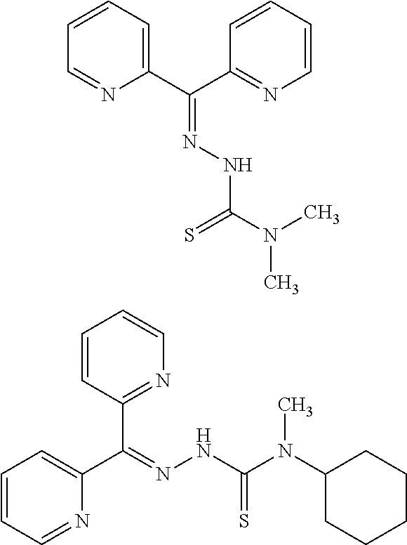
C1(C(C2=NC=CC=C2)=NNC(=S)N(C)C)=CC=CC=N1.C1=CC=NC(C(C2=NC=CC=C2)=NNC(N(C2CCCCC2)C)=S)=C1
